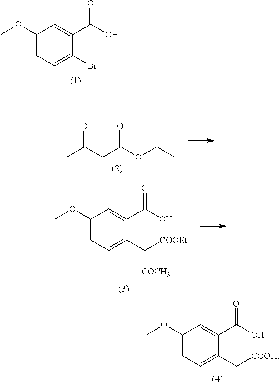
C1(OC)=CC=C(Br)C(C(O)=O)=C1.CC(CC(OCC)=O)=O.C1(OC)=CC=C(C([COOEt])[COCH3])C(C(O)=O)=C1.C1(OC)=CC=C(C[COOH])C(C(O)=O)=C1
